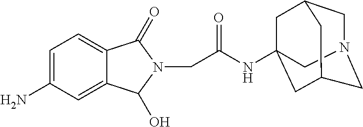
C1N2CC3CC(NC(CN4C(=O)C5=CC=C(N)C=C5C4O)=O)(CC1C3)C2
